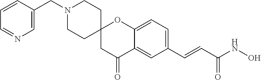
C(N1CCC2(CC1)CC(=O)C1=CC(C=CC(NO)=O)=CC=C1O2)C1=CN=CC=C1
